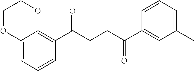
C1(C(CCC(C2=CC(C)=CC=C2)=O)=O)=C2C(=CC=C1)OCCO2
